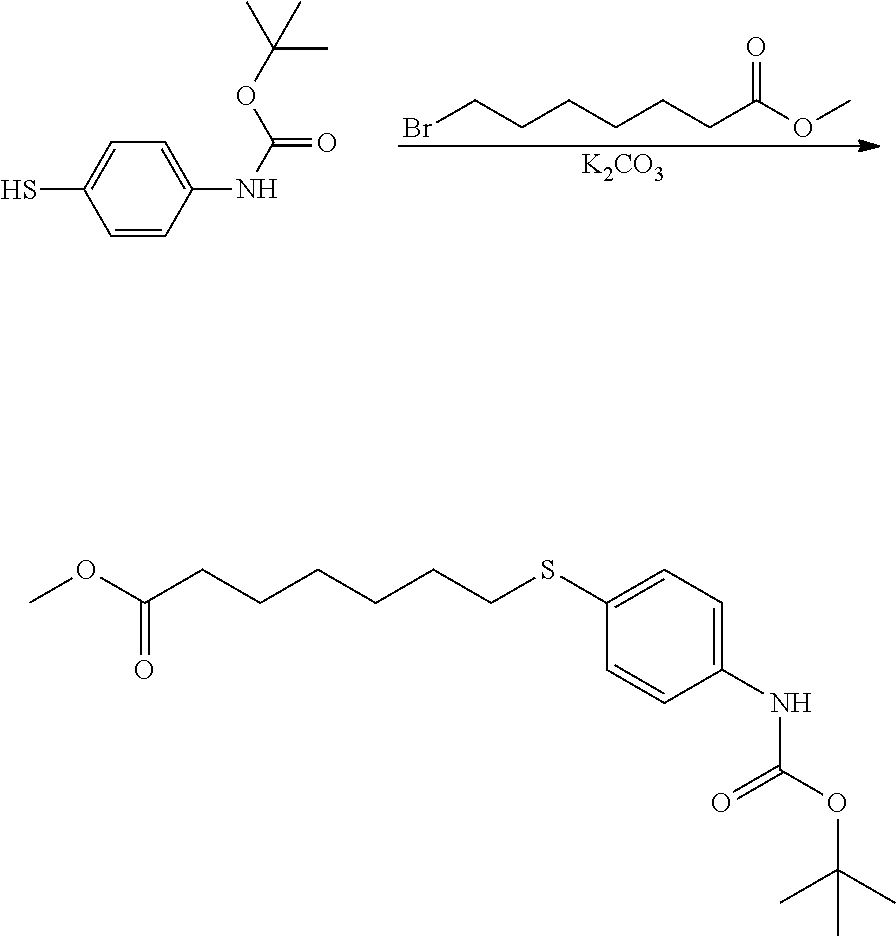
BrCCCCCCC(OC)=O.[K2CO3].C1=CC(NC(=O)OC(C)(C)C)=CC=C1S.C1(NC(OC(C)(C)C)=O)=CC=C(SCCCCCCC(OC)=O)C=C1
